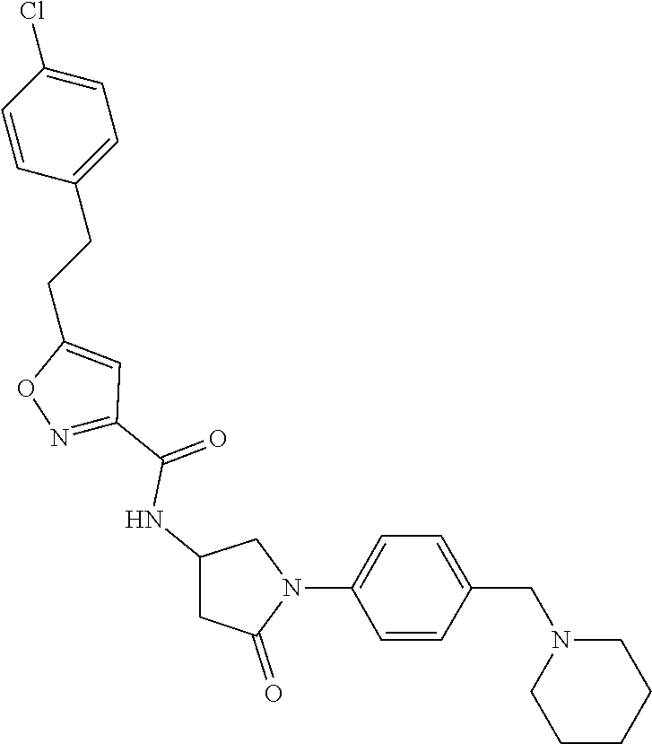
C1=CC(CCC2=CC(C(=O)NC3CC(=O)N(C4=CC=C(CN5CCCCC5)C=C4)C3)=NO2)=CC=C1Cl
